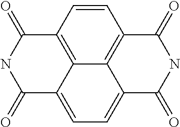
N1C(=O)C2=C3C(=CC=C4C3=C(C=C2)C(=O)NC4=O)C1=O
